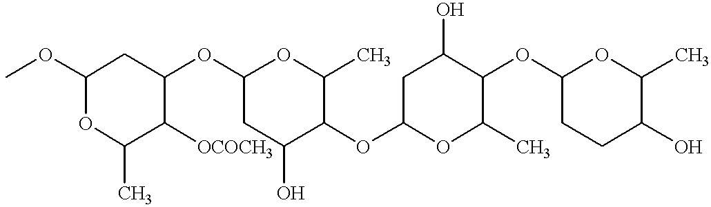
COC1OC(C)C([OCOCH3])C(OC2CC(O)C(OC3CC(O)C(OC4CCC(O)C(C)O4)C(C)O3)C(C)O2)C1
